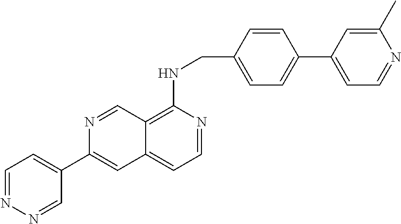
C1=NN=CC(C2=CC3=CC=NC(NCC4=CC=C(C5=CC=NC(C)=C5)C=C4)=C3C=N2)=C1
